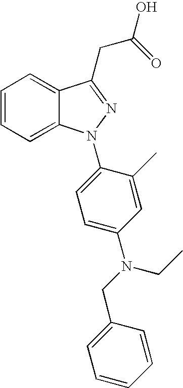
C1=CC=C2C(=C1)C(CC(=O)O)=NN2C1=CC=C(N(CC2=CC=CC=C2)CC)C=C1C
